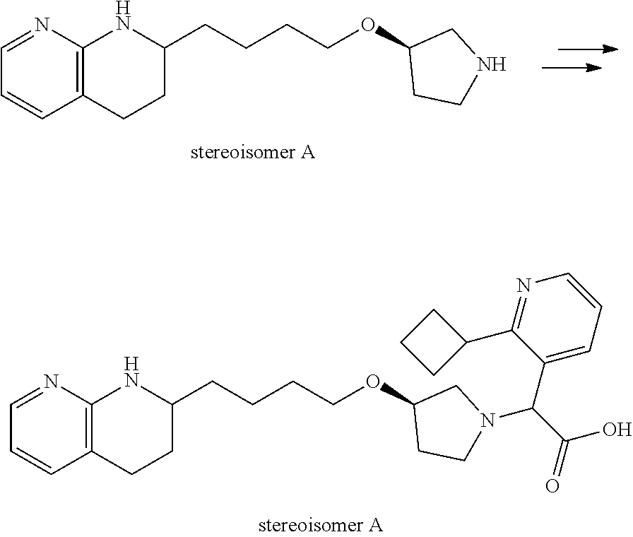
C(CCCOC1CCN(C(C(=O)O)C2=CC=CN=C2C2CCC2)C1)C1CCC2=C(N1)N=CC=C2.C(CCCOC1CCNC1)C1CCC2=C(N1)N=CC=C2
